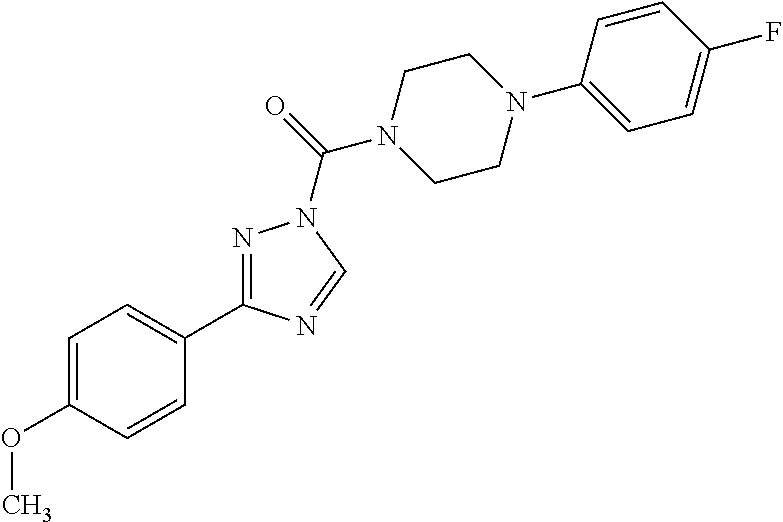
C1=C(OC)C=CC(C2=NN(C(N3CCN(C4=CC=C(F)C=C4)CC3)=O)C=N2)=C1
